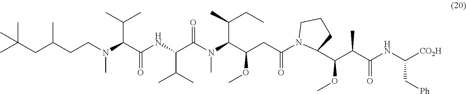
COC(C(C(=O)NC(C[Ph])[CO2H])C)C1N(C(CC(OC)C(N(C)C(C(NC(C(N(C)CCC(CC(C)(C)C)C)C(C)C)=O)C(C)C)=O)C(C)CC)=O)CCC1
